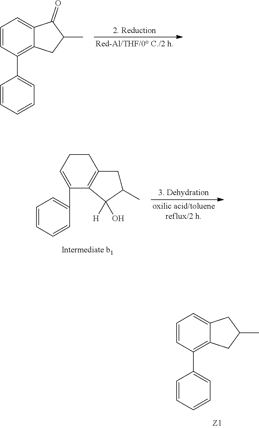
C1=CC(C2=CC=CC=C2)=C2C(=C1)C(=O)C(C)C2.C1=CC=CC(C2=CCCC3=C2C(O)([H])C(C)C3)=C1.C1=CC(C2=CC=CC=C2)=C2C(=C1)CC(C)C2
